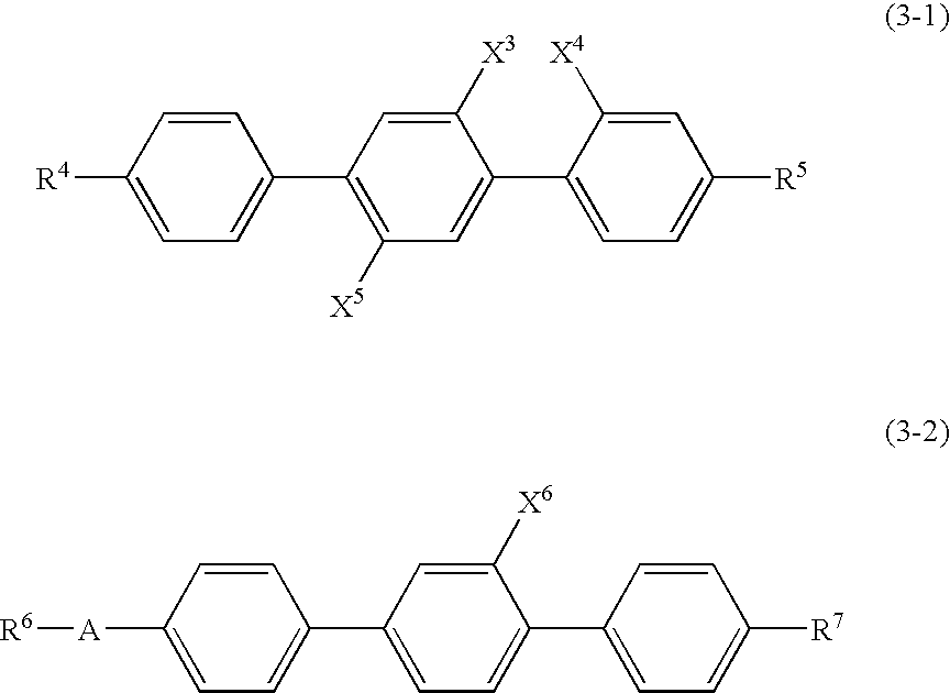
C1([R4])=CC=C(C2=C([X5])C=C(C3=CC=C([R5])C=C3[X4])C([X3])=C2)C=C1.C1([A][R6])=CC=C(C2=CC=C(C3=CC=C([R7])C=C3)C([X6])=C2)C=C1
